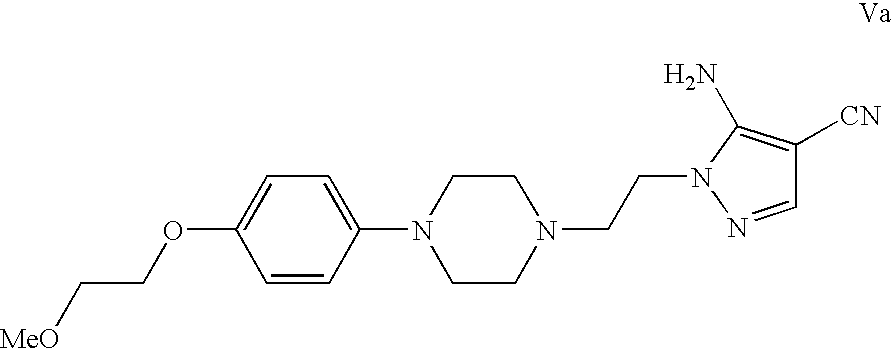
C1=CC(OCC[MeO])=CC=C1N1CCN(CCN2N=CC([CN])=C2N)CC1
